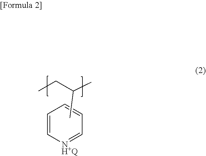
C1=C[NH+Q]=CC=C1.CC(CC)C
